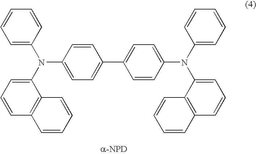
C1(N(C2=CC=CC=C2)C2=CC=CC3=C2C=CC=C3)=CC=C(C2=CC=C(N(C3=CC=CC4=C3C=CC=C4)C3=CC=CC=C3)C=C2)C=C1
